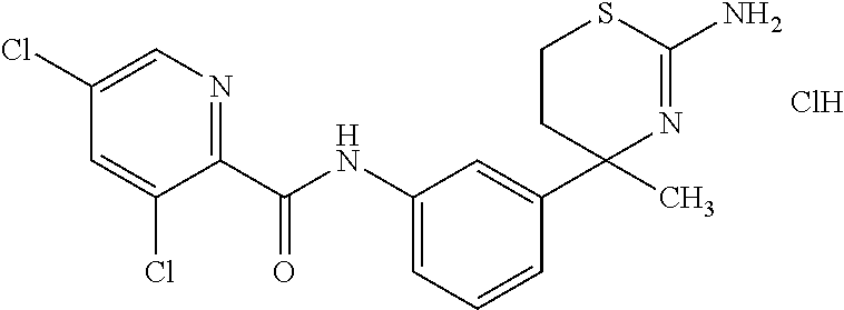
C1=C(Cl)C(C(NC2=CC=CC(C3(C)N=C(N)SCC3)=C2)=O)=NC=C1Cl.Cl
